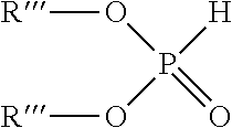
O(P(=O)([H])O[R])[R]
